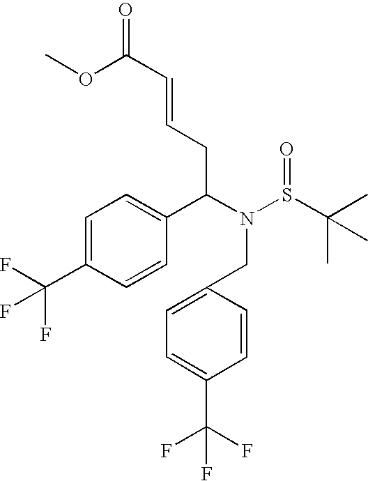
C1=C(C(F)(F)F)C=CC(C(N(CC2=CC=C(C(F)(F)F)C=C2)S(C(C)(C)C)=O)CC=CC(=O)OC)=C1
